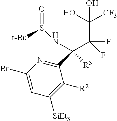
C1(Br)=CC([SiEt3])=C([R2])C(C([R3])(NS(=O)[t-Bu])C(F)(F)C(O)(O)[CF3])=N1
